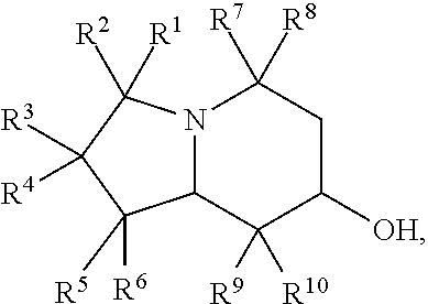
N12C(C([R9])([R10])C([OH])CC1([R7])[R8])C([R6])([R5])C([R3])([R4])C2([R2])[R1]
